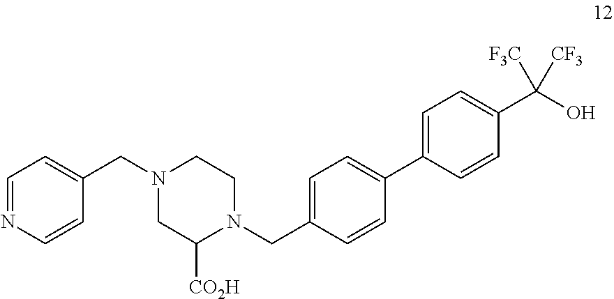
N1(CC2=CC=NC=C2)CC([CO2H])N(CC2=CC=C(C3=CC=C(C(O)([F3C])[CF3])C=C3)C=C2)CC1
